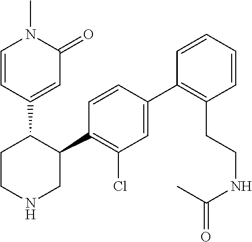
C1(C2=C(Cl)C=C(C3=C(CCNC(C)=O)C=CC=C3)C=C2)C(C2=CC(=O)N(C)C=C2)CCNC1
